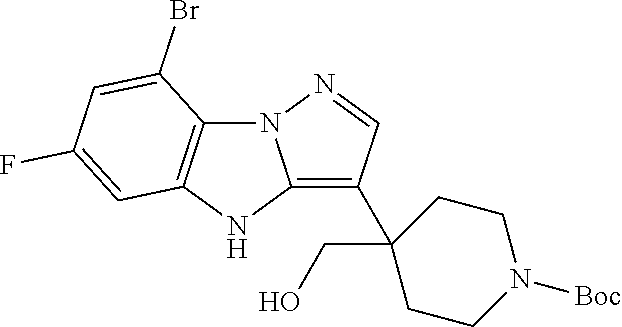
C12=C(C3(CO)CCN([Boc])CC3)C=NN1C1=C(N2)C=C(F)C=C1Br
